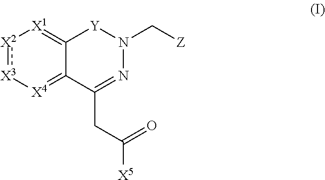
[X2]1:[X3][X4]=C2C(=[X1]1)[Y]N(C[Z])N=C2CC([X5])=O
